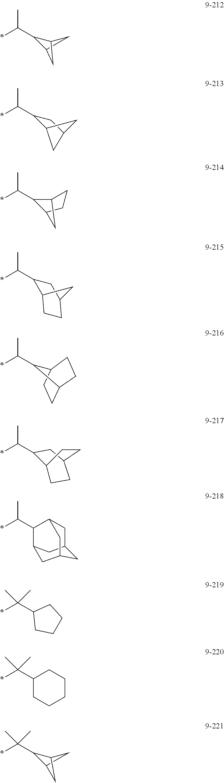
C1(C(*)C)C2CC1C2.C1(C(*)C)CC2CC1C2.C1(C(*)C)C2CCC1C2.C1(C(*)C)C2CC(C1)CC2.C1(C(*)C)C2CCC1CC2.C1(C(*)C)CC2CCC1CC2.C1(C(*)C)C2CC3CC1CC(C3)C2.C1(C(*)(C)C)CCCC1.C1(C(*)(C)C)CCCCC1.C1(C(*)(C)C)C2CC1C2
